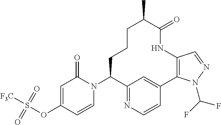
O(C1=CC(=O)N(C2C3=NC=CC(=C3)C3=C(NC(=O)C(C)CCC2)C=NN3C(F)F)C=C1)S([F3C])(=O)=O
